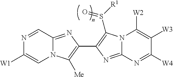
N12C(=NC(C3=C(S([R1])=O)N4C(=N3)N=C([W4])C([W3])=C4[W2])=C1[Me])C=NC([W1])=C2
